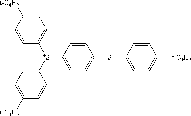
C1=CC(SC2=CC=C([S+](C3=CC=C([t-C4H9])C=C3)C3=CC=C([t-C4H9])C=C3)C=C2)=CC=C1[t-C4H9]
